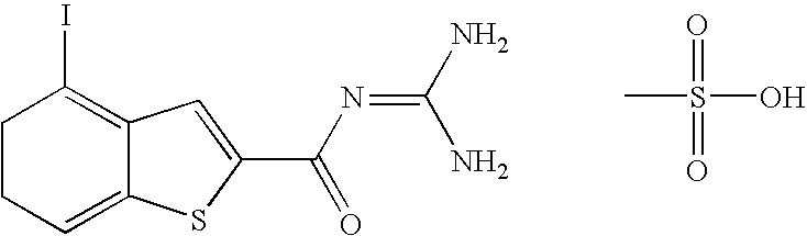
IC1=C2C(=CCC1)SC(C(N=C(N)N)=O)=C2.CS(=O)(=O)O
